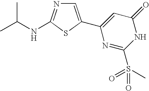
C1=C(C2=CC(=O)NC(S(=O)(=O)C)=N2)SC(NC(C)C)=N1
